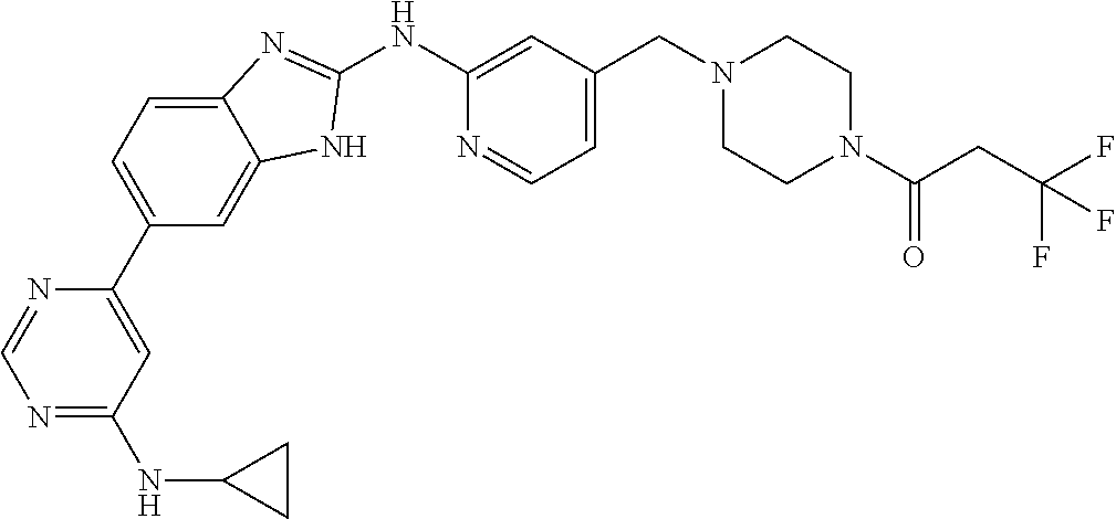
N1=C(NC2CC2)C=C(C2=CC=C3C(=C2)NC(NC2=CC(CN4CCN(C(CC(F)(F)F)=O)CC4)=CC=N2)=N3)N=C1
